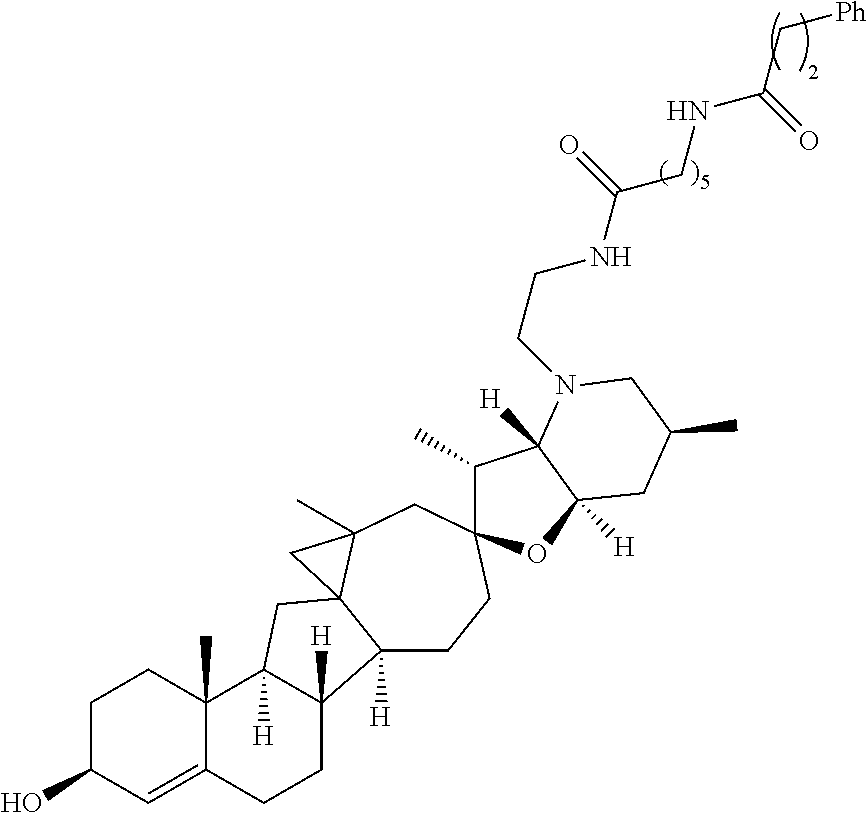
C1C(O)C=C2C(C)(C1)C1([H])C([H])(CC2)C2([H])CCC3(CC4(C)C2(C1)C4)C(C)C1([H])C([H])(O3)CC(C)CN1CCNC(CNC(C[Ph])=O)=O
